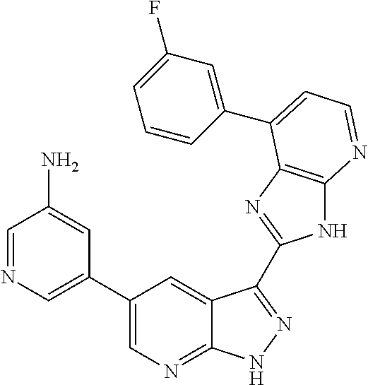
C1=NC=C(C2=CN=C3C(=C2)C(C2=NC4=C(N2)N=CC=C4C2=CC(F)=CC=C2)=NN3)C=C1N
